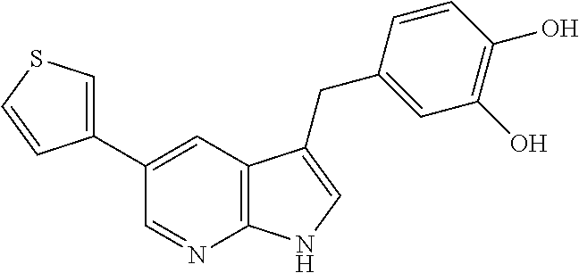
C1(C2=CC3=C(N=C2)NC=C3CC2=CC(O)=C(O)C=C2)=CSC=C1
